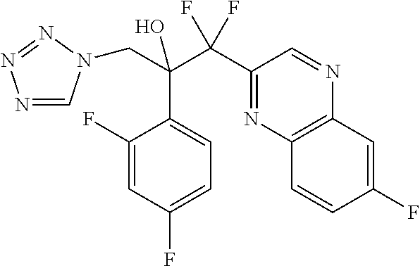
N1=CN(CC(C2=CC=C(F)C=C2F)(C(F)(F)C2=NC3=C(N=C2)C=C(F)C=C3)O)N=N1
